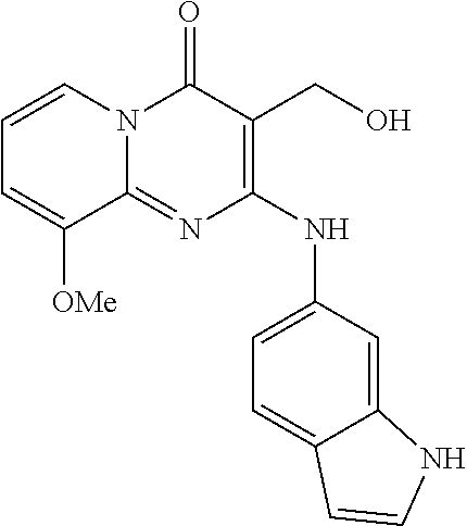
C1=CN2C(=NC(NC3=CC=C4C(=C3)NC=C4)=C(CO)C2=O)C([OMe])=C1
